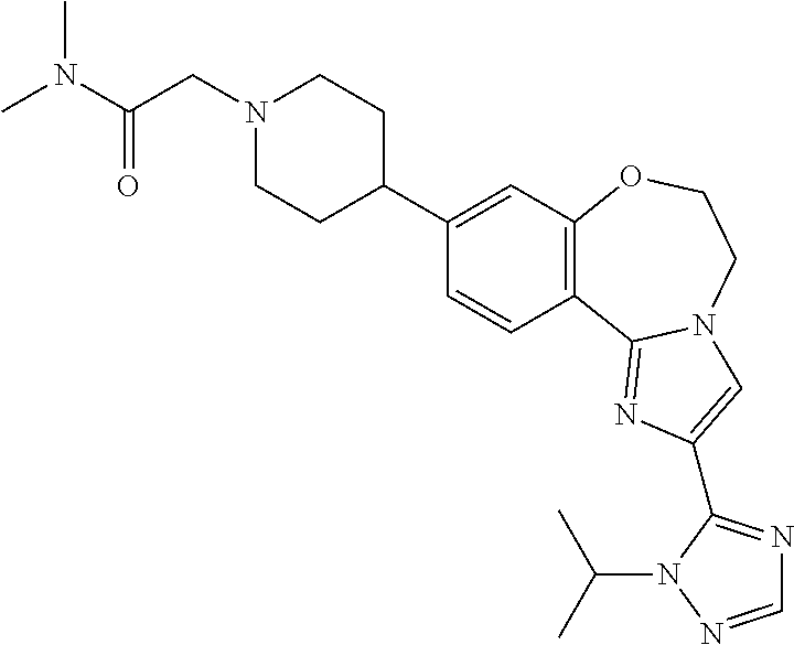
C1(C2CCN(CC(N(C)C)=O)CC2)=CC2=C(C=C1)C1=NC(C3=NC=NN3C(C)C)=CN1CCO2
